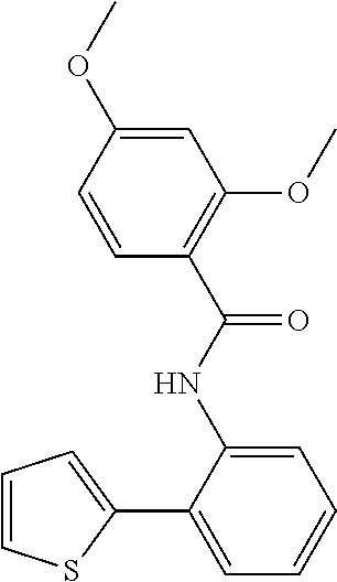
C1(NC(C2=C(OC)C=C(OC)C=C2)=O)=CC=CC=C1C1=CC=CS1
